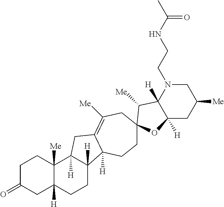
C1C(=O)CC2([H])C([Me])(C1)C1([H])C([H])(CC2)C2([H])C(=C([Me])CC3(CC2)C([Me])C2([H])C([H])(CC([Me])CN2CCNC(=O)C)O3)C1
